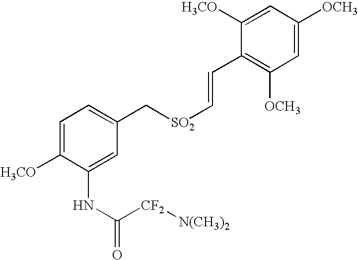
C1=C([H3CO])C(NC(=O)[CF2][N(CH3)2])=CC(C[SO2]C=CC2=C([OCH3])C=C([OCH3])C=C2[H3CO])=C1
